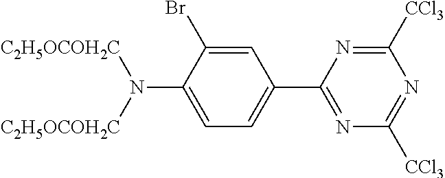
C1=C(Br)C(N([C2H5OCOH2C])[C2H5OCOH2C])=CC=C1C1=NC([CCl3])=NC([CCl3])=N1
